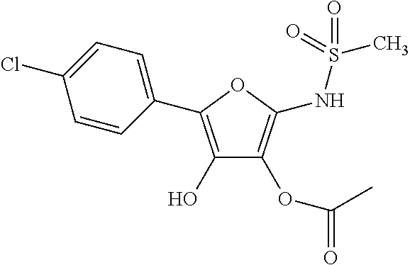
C1(C2=C(O)C(OC(C)=O)=C(NS(=O)(=O)C)O2)=CC=C(Cl)C=C1
